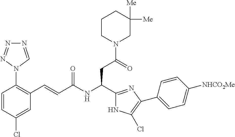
C1(Cl)=CC(C=CC(NC(CC(N2CC([Me])([Me])CCC2)=O)C2=NC(C3=CC=C([NHCO2Me])C=C3)=C(Cl)N2)=O)=C(N2C=NN=N2)C=C1
